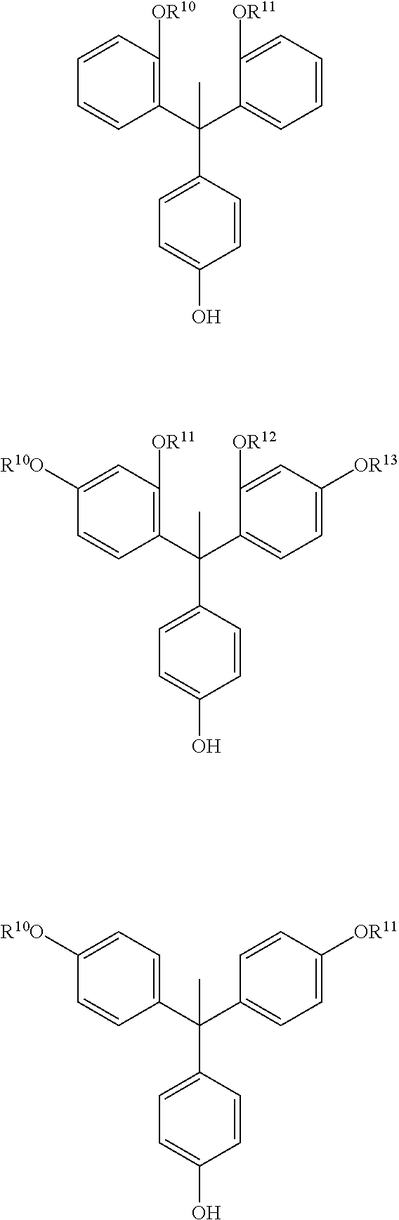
C1(C(C2=CC=CC=C2[OR11])(C2=CC=C(O)C=C2)C)=C([OR10])C=CC=C1.C1(C(C2=CC=C([OR13])C=C2[OR12])(C2=CC=C(O)C=C2)C)=C([OR11])C=C([R10O])C=C1.C1(C(C2=CC=C([OR11])C=C2)(C2=CC=C(O)C=C2)C)=CC=C([R10O])C=C1
